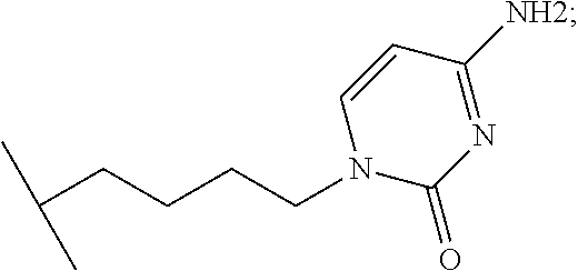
C(CCCC(C)C)N1C=CC([NH2])=NC1=O
